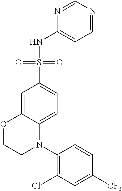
C1(Cl)=C(N2C3=CC=C(S(=O)(=O)NC4=CC=NC=N4)C=C3OCC2)C=CC([CF3])=C1
